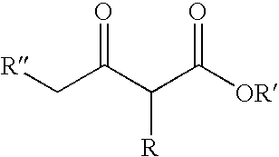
C(C([OR])=O)(C(C[R])=O)[R]
